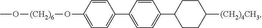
C1(C2=CC=C(O[(CH2)6]OC)C=C2)=CC=C(C2CCC([(CH2)4CH3])CC2)C=C1
